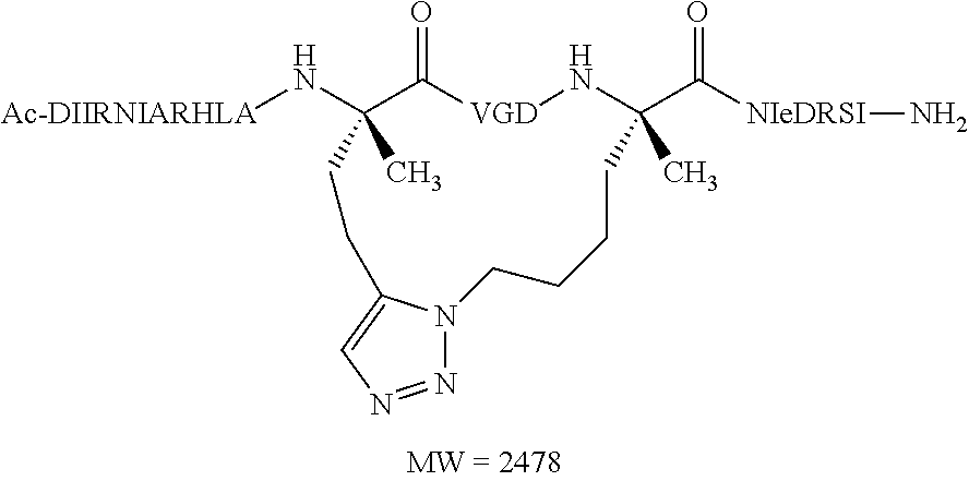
[Ac-DIIRNIARHLA]NC1(C)C(=O)[VGD]NC(C([NIeDRSI]N)=O)(C)CCCCN2N=NC=C2CC1
